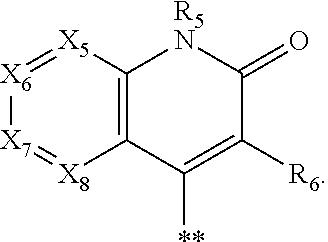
[X7]1=[X8]C2=C([X5]=[X6]1)[R5N]C(=O)C([R6])=C2[**]
